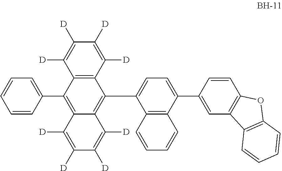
C1=CC(C2=C3C(=C(C4=CC=C(C5=CC6=C(C=C5)OC5=C6C=CC=C5)C5=C4C=CC=C5)C4=C2C([D])=C([D])C([D])=C4[D])C([D])=C([D])C([D])=C3[D])=CC=C1
